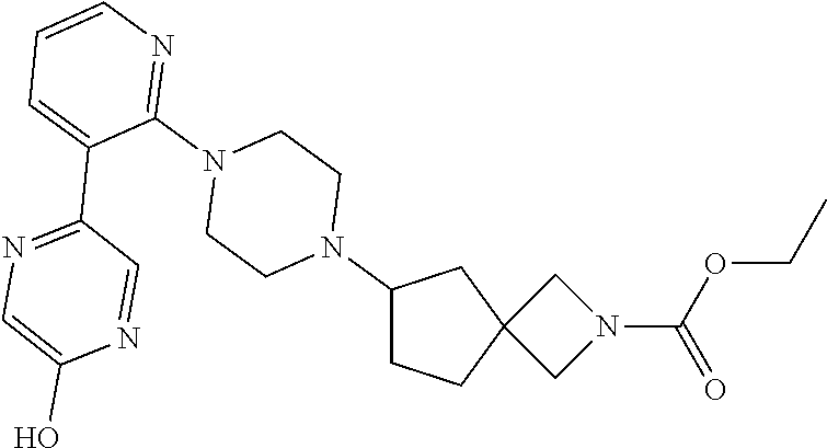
C1CC2(CC1N1CCN(C3=NC=CC=C3C3=NC=C(O)N=C3)CC1)CN(C(=O)OCC)C2
